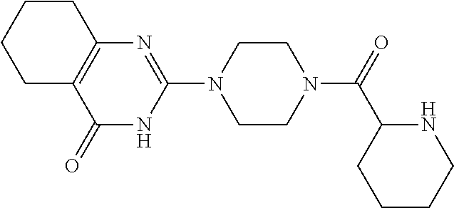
C1(=O)NC(N2CCN(C(C3NCCCC3)=O)CC2)=NC2=C1CCCC2
